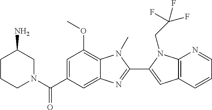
C1=C(C(N2CC(N)CCC2)=O)C=C2C(=C1OC)N(C)C(C1=CC3=C(N1CC(F)(F)F)N=CC=C3)=N2
